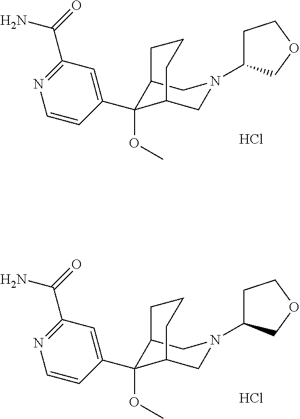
C12C(OC)(C3=CC(C(=O)N)=NC=C3)C(CN(C3CCOC3)C1)CCC2.Cl.C12C(OC)(C3=CC(C(=O)N)=NC=C3)C(CN(C3CCOC3)C1)CCC2.Cl
